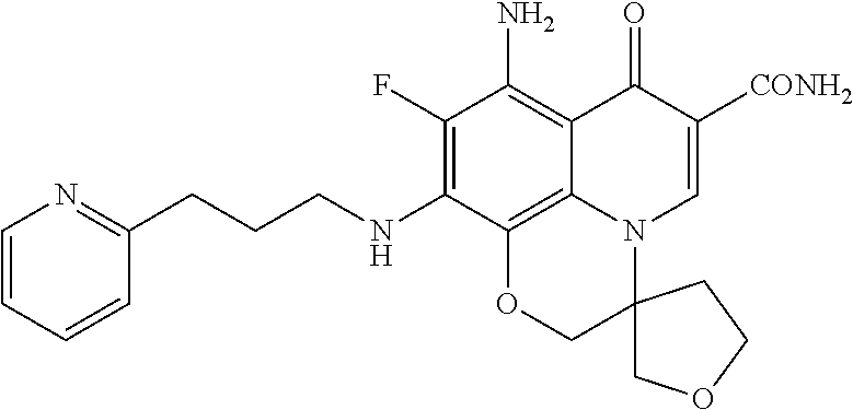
C1(F)=C(NCCCC2=NC=CC=C2)C2=C3C(=C1N)C(=O)C([CONH2])=CN3C1(CO2)COCC1
